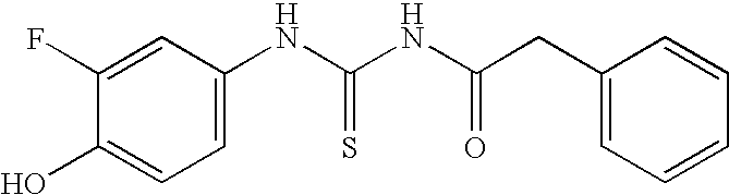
C1=C(F)C(O)=CC=C1NC(NC(CC1=CC=CC=C1)=O)=S
